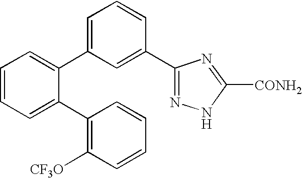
C1=CC=C(C2=C([CF3O])C=CC=C2)C(C2=CC=CC(C3=NNC([CONH2])=N3)=C2)=C1
